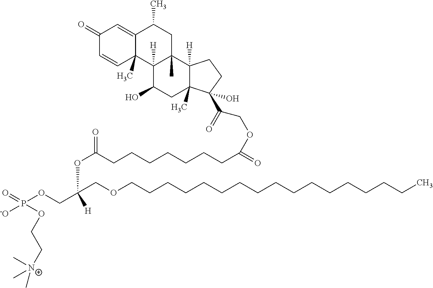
CCCCCCCCCCCCCCCCCOCC(COP([-O])(=O)OCC[N+](C)(C)C)(OC(=O)CCCCCCCC(=O)OCC(C1(O)C2(C)CC(O)C3([H])C4(C)C=CC(=O)C=C4C(C)CC3(C)C2([H])CC1)=O)[H]
